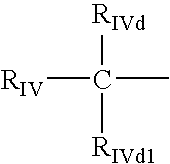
[RIV]C([RIVd])([RIVd1])C
